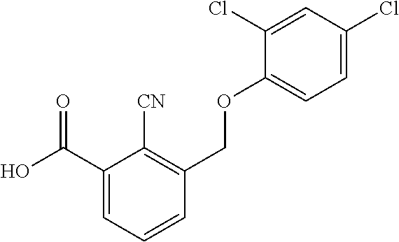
C1(C(O)=O)=CC=CC(COC2=CC=C(Cl)C=C2Cl)=C1[CN]
